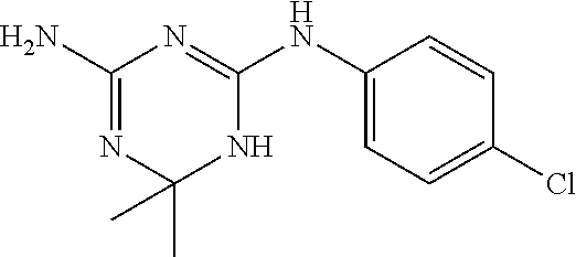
C1(N)=NC(C)(C)NC(NC2=CC=C(Cl)C=C2)=N1
